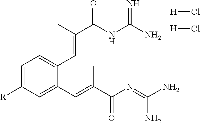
[H]Cl.[H]Cl.C1=C([R])C=C(C=C(C)C(N=C(N)N)=O)C(C=C(C)C(NC(N)=N)=O)=C1
